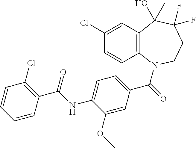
C12=C(N(C(=O)C3=CC=C(NC(C4=C(Cl)C=CC=C4)=O)C(OC)=C3)CCC(F)(F)C1(C)O)C=CC(Cl)=C2
